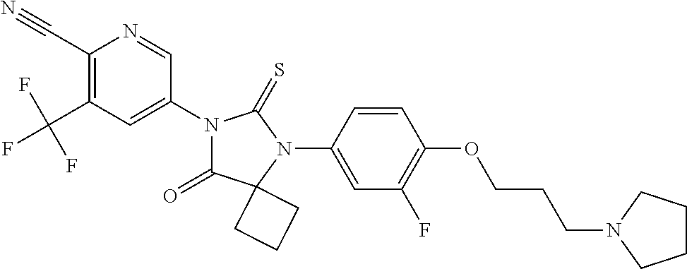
C1(C#N)=C(C(F)(F)F)C=C(N2C(=O)C3(N(C4=CC(F)=C(OCCCN5CCCC5)C=C4)C2=S)CCC3)C=N1
